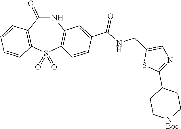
N1C(=O)C2=C(S(=O)(=O)C3=C1C=C(C(NCC1=CN=C(C4CC[NBoc]CC4)S1)=O)C=C3)C=CC=C2
